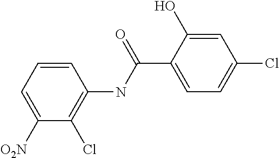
C1([O2N])=CC=CC(NC(C2=CC=C(Cl)C=C2O)=O)=C1Cl
